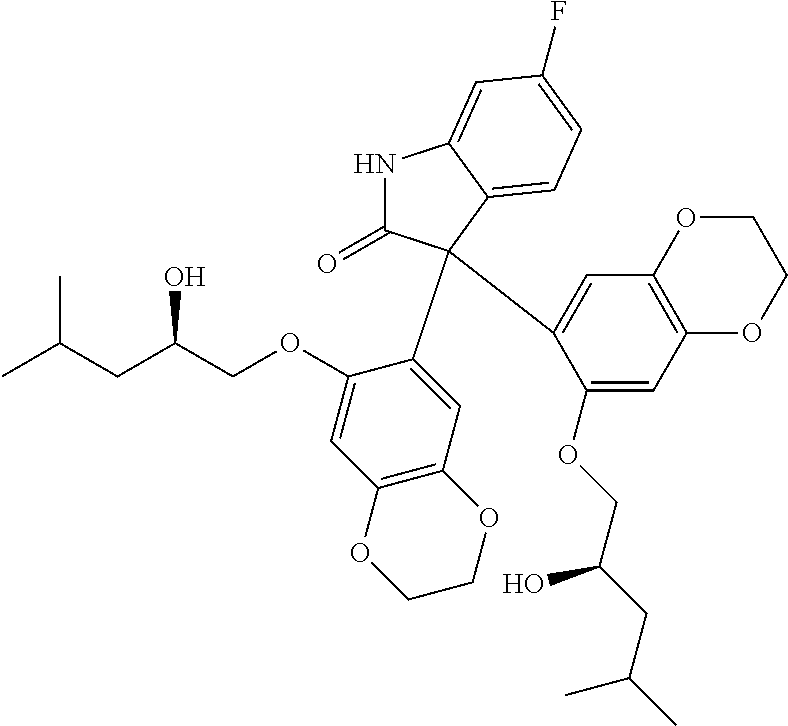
C1(OCC(CC(C)C)O)=CC2=C(C=C1C1(C3=CC4=C(C=C3OCC(CC(C)C)O)OCCO4)C(=O)NC3=CC(F)=CC=C31)OCCO2
